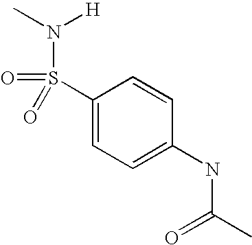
C1(S(=O)(N(C)[H])=O)=CC=C(NC(C)=O)C=C1
